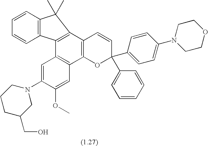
C12=C(C3=C(C4=C1C1=C(C=CC=C1)C4(C)C)C=CC(C1=CC=CC=C1)(C1=CC=C(N4CCOCC4)C=C1)O3)C=C(OC)C(N1CCCC(CO)C1)=C2
